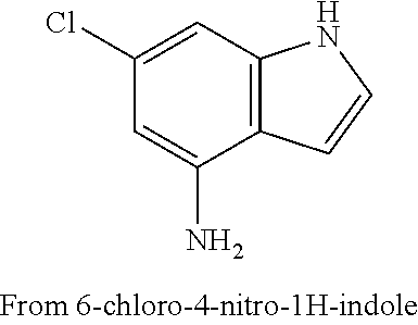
C1(N)=CC(Cl)=CC2=C1C=CN2
